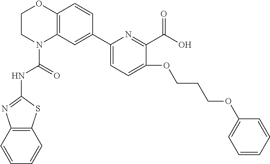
C1CN(C(=O)NC2=NC3=C(S2)C=CC=C3)C2=C(O1)C=CC(C1=CC=C(OCCCOC3=CC=CC=C3)C(C(O)=O)=N1)=C2
